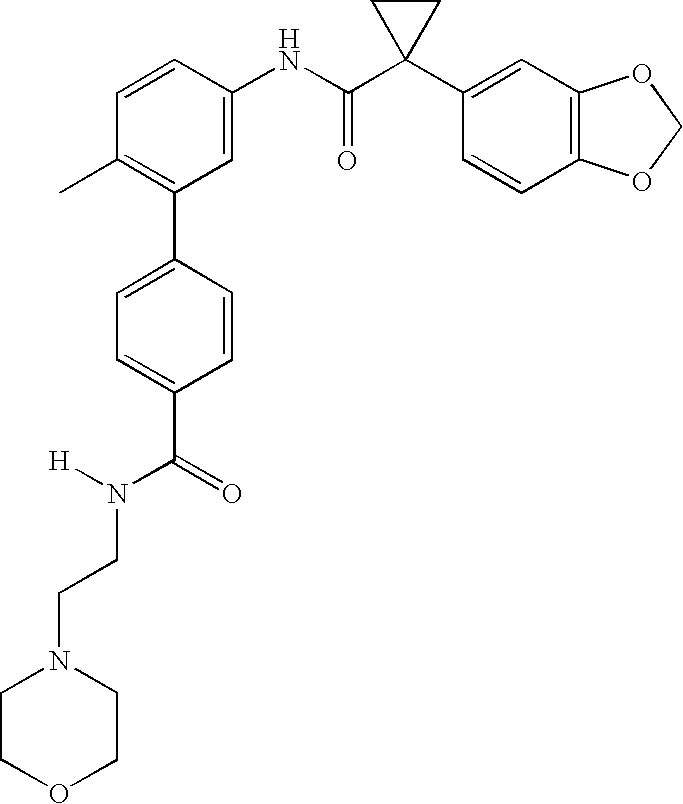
C1=CC(C)=C(C2=CC=C(C(N([H])CCN3CCOCC3)=O)C=C2)C=C1NC(C1(C2=CC3=C(C=C2)OCO3)CC1)=O
